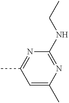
N1=C(C)C=C(C)N=C1NCC
